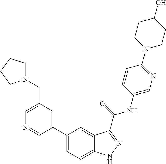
C1(CN2CCCC2)=CN=CC(C2=CC=C3C(=C2)C(C(NC2=CN=C(N4CCC(O)CC4)C=C2)=O)=NN3)=C1
